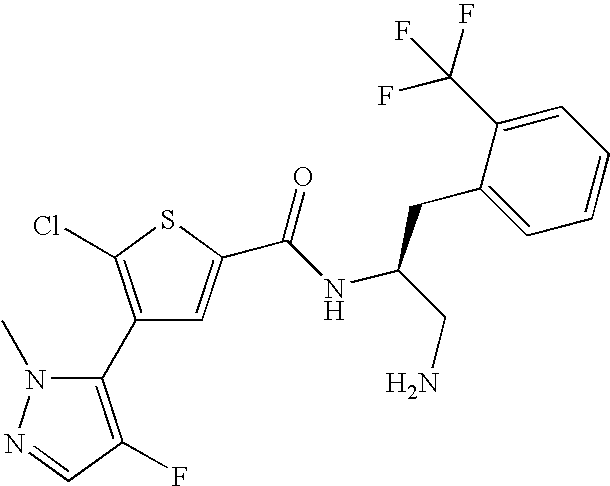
C1(C2=C(F)C=NN2C)=C(Cl)SC(C(NC(CN)CC2=CC=CC=C2C(F)(F)F)=O)=C1
